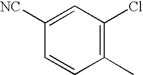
C1([NC])=CC(Cl)=C(C)C=C1
